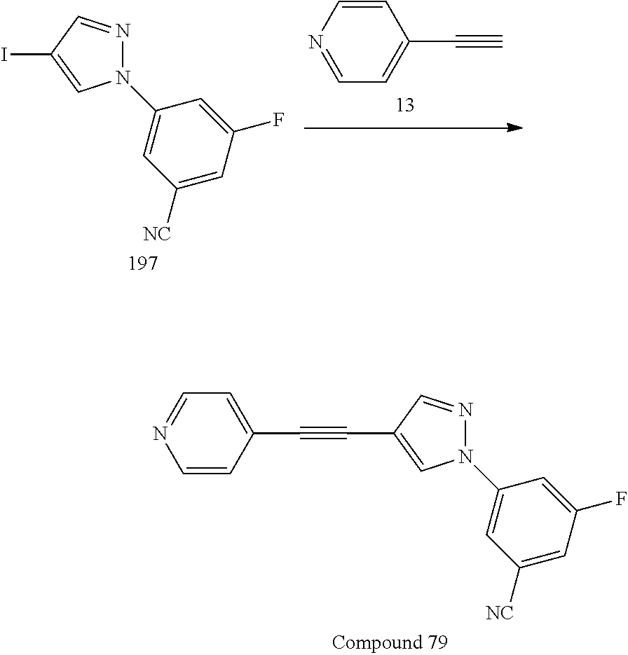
C1=CN=CC=C1C#C.C1(N2N=CC(I)=C2)=CC([NC])=CC(F)=C1.C1=C(C#CC2=CN(C3=CC([NC])=CC(F)=C3)N=C2)C=CN=C1
